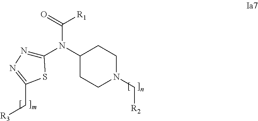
C1(N(C2CCN(C[R2])CC2)C(=O)[R1])=NN=C(C[R3])S1
